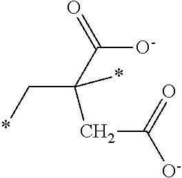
C(C(*)(CC(=O)[O-])C([O-])=O)*
